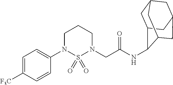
C1(N2CCCN(CC(=O)NC3C4CC5CC(CC3C5)C4)S2(=O)=O)=CC=C([F3C])C=C1
